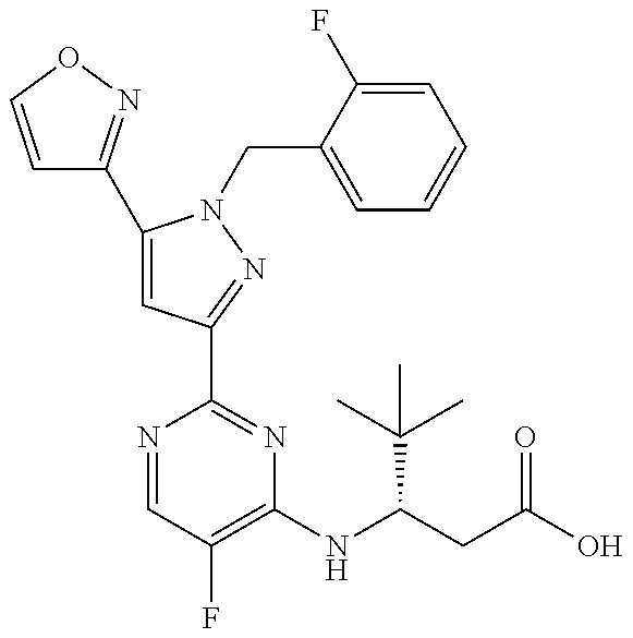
C1=CON=C1C1=CC(C2=NC(NC(CC(O)=O)C(C)(C)C)=C(F)C=N2)=NN1CC1=CC=CC=C1F
